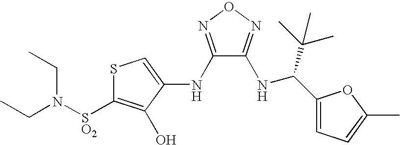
CCN(CC)[SO2]C1=C(O)C(NC2=NON=C2NC(C2=CC=C(C)O2)C(C)(C)C)=CS1
